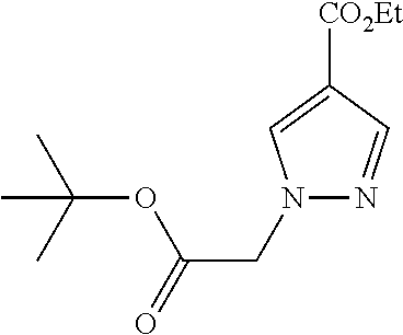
N1(CC(=O)OC(C)(C)C)N=CC([CO2Et])=C1
